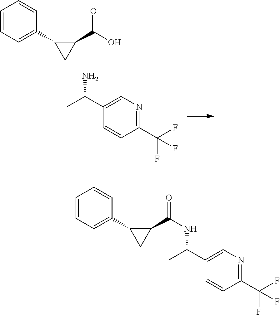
C1=CC=C(C2CC2C(O)=O)C=C1.C1(C(F)(F)F)=NC=C(C(C)N)C=C1.C1=CC=C(C2CC2C(=O)NC(C2=CN=C(C(F)(F)F)C=C2)C)C=C1
